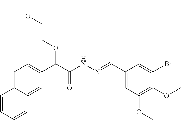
C(C(NN=CC1=CC(OC)=C(OC)C(Br)=C1)=O)(OCCOC)C1=CC=C2C(=C1)C=CC=C2
